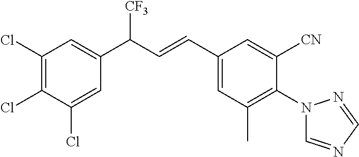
C1(Cl)=CC(C(C=CC2=CC(C)=C(N3C=NC=N3)C([CN])=C2)[CF3])=CC(Cl)=C1Cl
